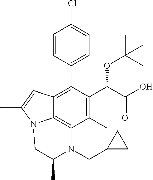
C1=CC(C2=C3C4=C(C(C)=C2C(C(=O)O)OC(C)(C)C)N(CC2CC2)C(C)CN4C(C)=C3)=CC=C1Cl
